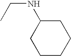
C(NC1CCCCC1)C
